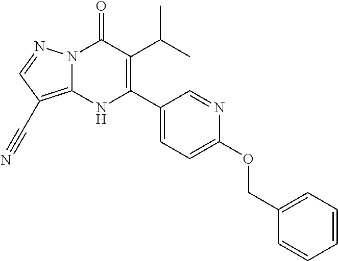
N12C(=C(C#N)C=N1)NC(C1=CC=C(OCC3=CC=CC=C3)N=C1)=C(C(C)C)C2=O
